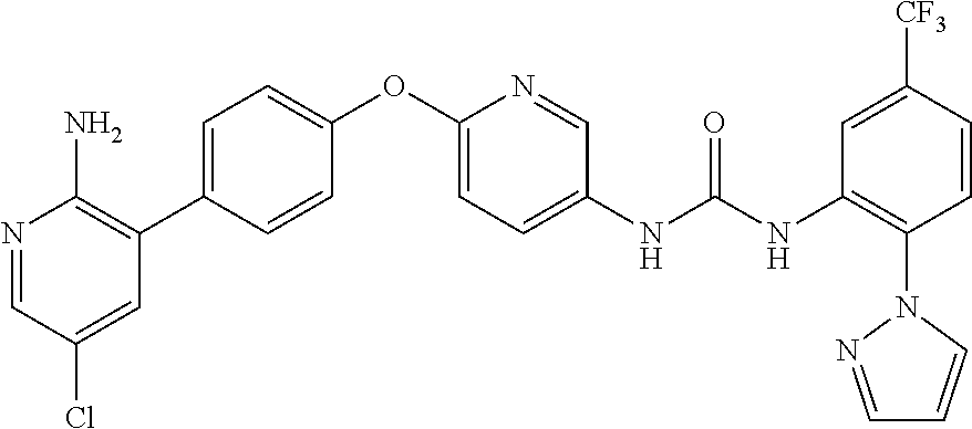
C1(OC2=CC=C(NC(NC3=C(N4N=CC=C4)C=CC([CF3])=C3)=O)C=N2)=CC=C(C2=C(N)N=CC(Cl)=C2)C=C1
